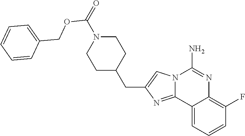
C12=CC=CC(F)=C1N=C(N)N1C2=NC(CC2CCN(C(=O)OCC3=CC=CC=C3)CC2)=C1
